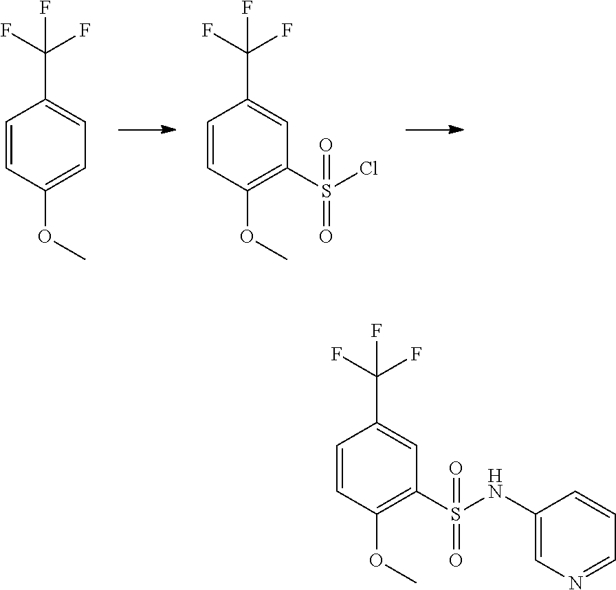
C1=CC(OC)=CC=C1C(F)(F)F.C1=CC(OC)=C(S(Cl)(=O)=O)C=C1C(F)(F)F.C1=CC(OC)=C(S(NC2=CN=CC=C2)(=O)=O)C=C1C(F)(F)F
